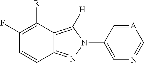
C12=NN(C3=CN=C[A]=C3)C([H])=C1C([R])=C(F)C=C2
